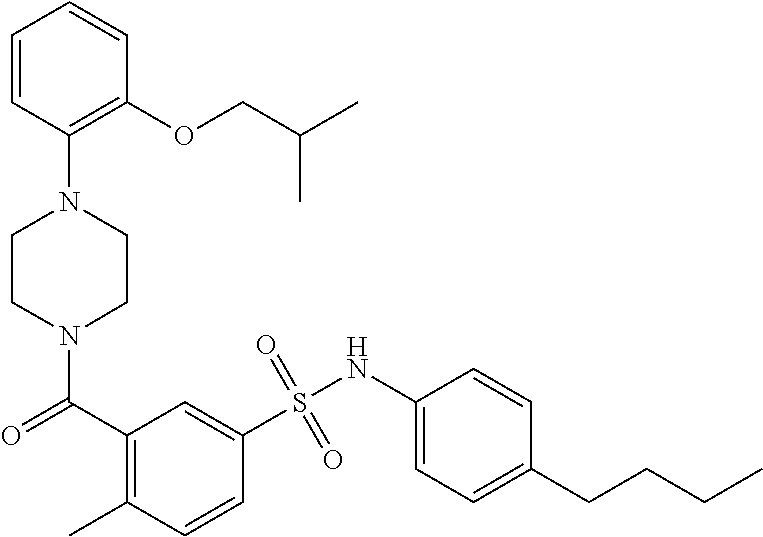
N1(C(=O)C2=C(C)C=CC(S(NC3=CC=C(CCCC)C=C3)(=O)=O)=C2)CCN(C2=C(OCC(C)C)C=CC=C2)CC1
